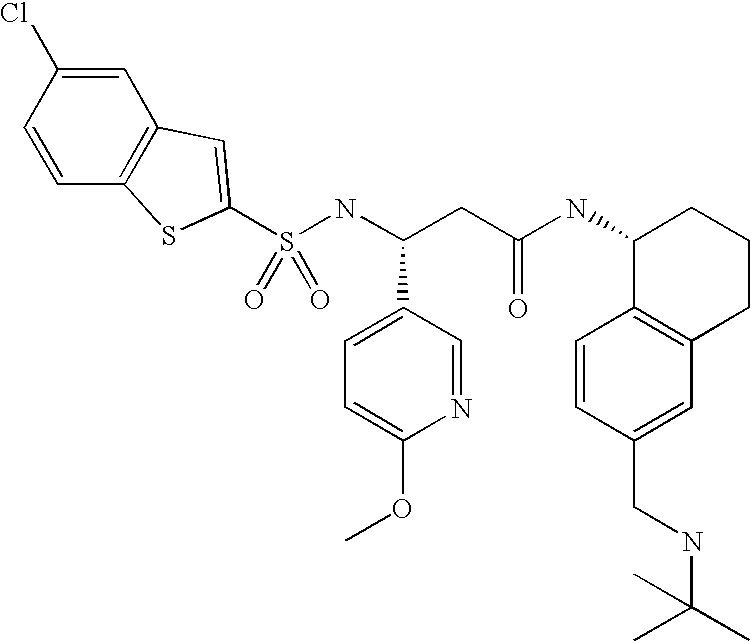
S(NC(CC(NC1C2=C(CCC1)C=C(CNC(C)(C)C)C=C2)=O)C1=CC=C(OC)N=C1)(=O)(=O)C1=CC2=C(C=CC(Cl)=C2)S1
